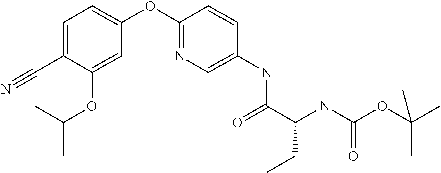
C1=C(OC2=NC=C(NC(=O)C(NC(OC(C)(C)C)=O)CC)C=C2)C=C(OC(C)C)C(C#N)=C1
